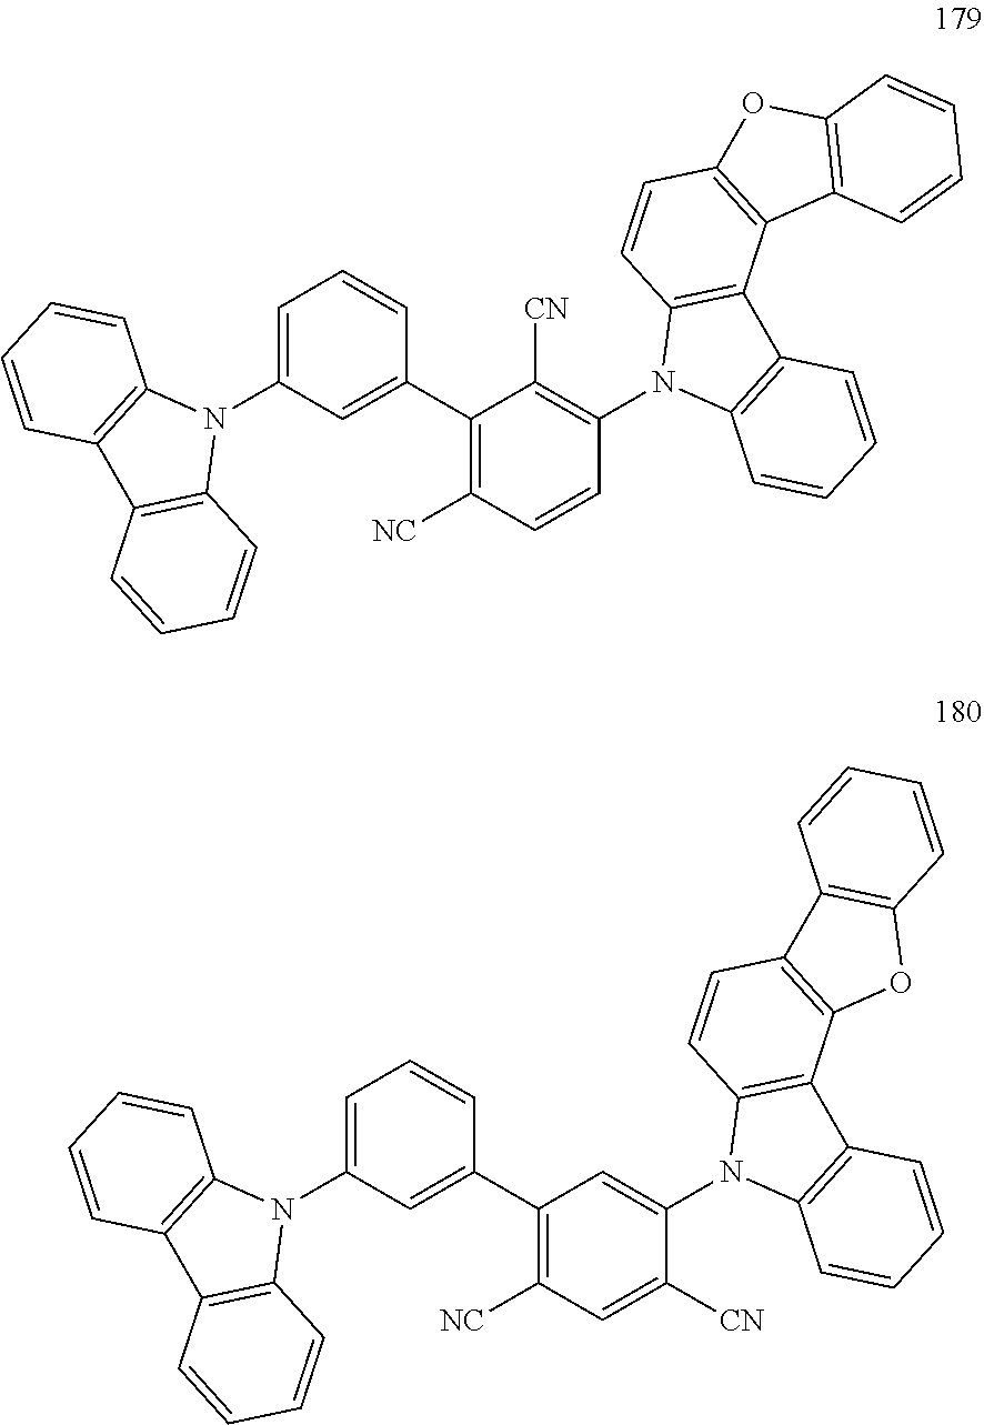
C1=C(N2C3=C(C4=C2C=CC=C4)C=CC=C3)C=C(C2=C([NC])C=CC(N3C4=C(C5=C3C=CC3=C5C5=C(O3)C=CC=C5)C=CC=C4)=C2[CN])C=C1.C1=C(N2C3=C(C4=C2C=CC=C4)C=CC=C3)C=C(C2=C([NC])C=C([CN])C(N3C4=C(C5=C3C=CC3=C5OC5=C3C=CC=C5)C=CC=C4)=C2)C=C1
